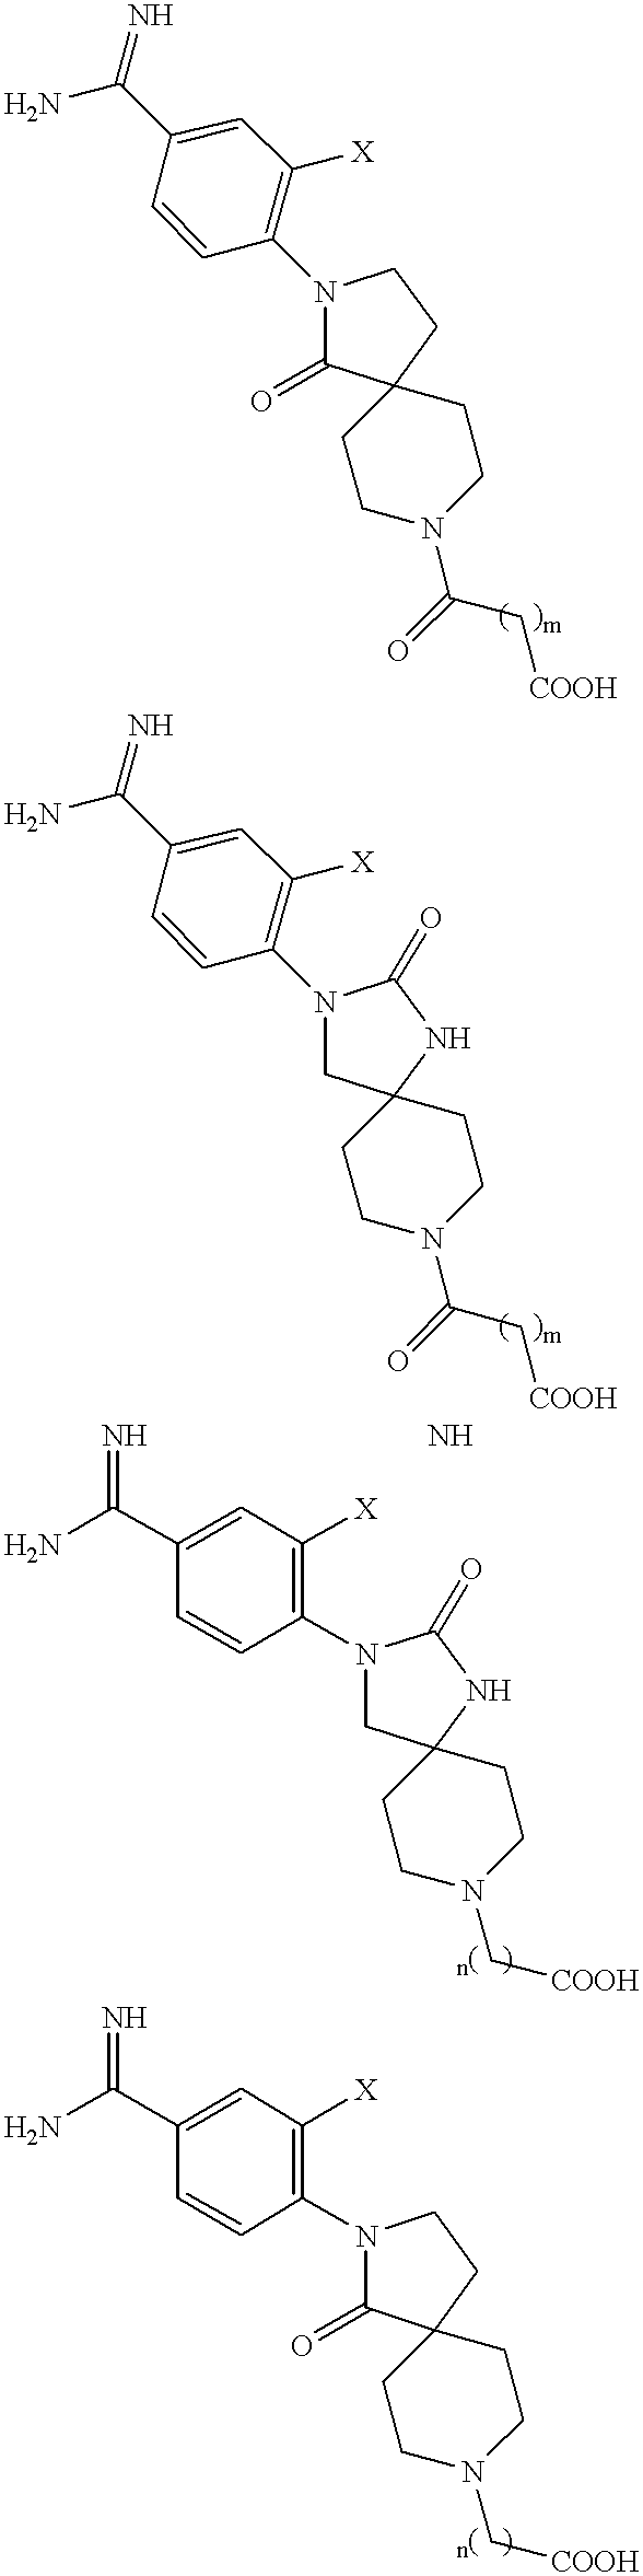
C1(C(N)=N)=CC([X])=C(N2C(=O)C3(CC2)CCN(C(=O)C[COOH])CC3)C=C1.C1(C(N)=N)=CC([X])=C(N2CC3(NC2=O)CCN(C(=O)C[COOH])CC3)C=C1.N1(C2=C([X])C=C(C(N)=N)C=C2)CC2(NC1=O)CCN(C[COOH])CC2.N1(C2=C([X])C=C(C(N)=N)C=C2)C(=O)C2(CC1)CCN(C[COOH])CC2.N
